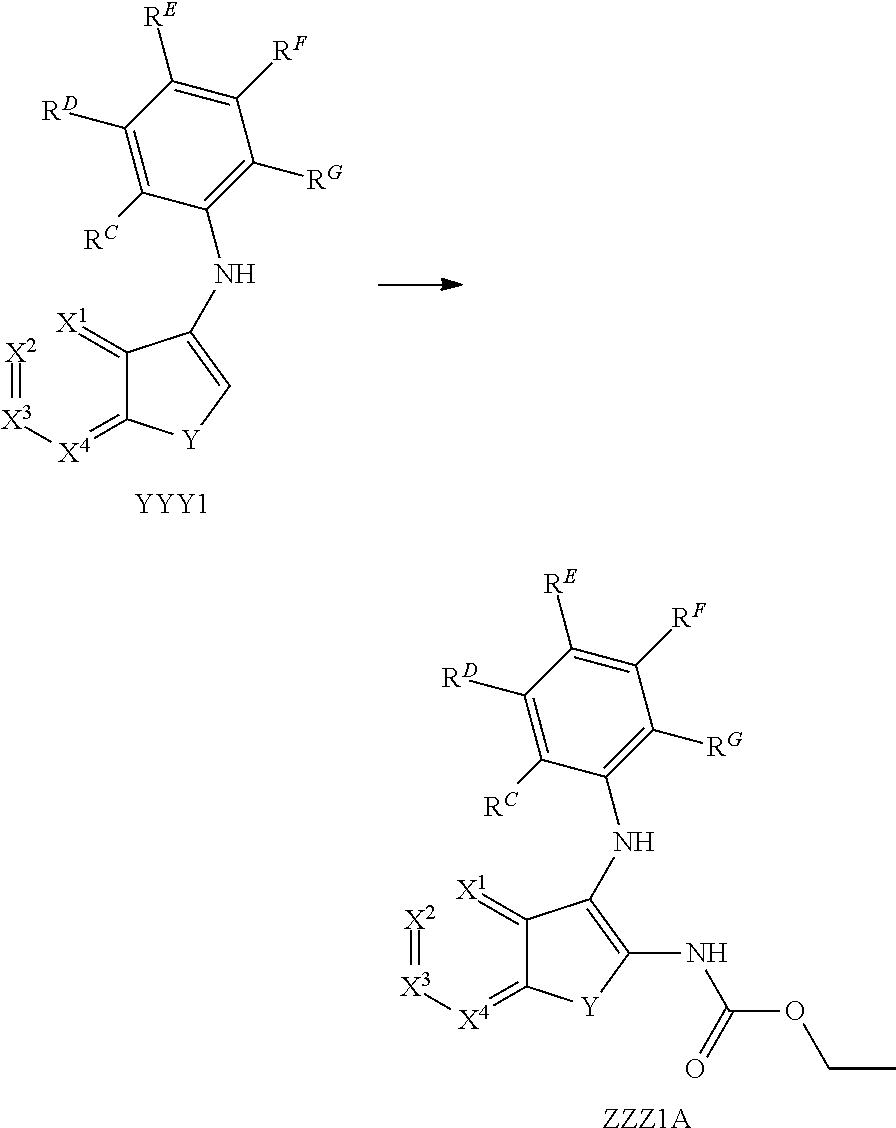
[X2]=[X3][X4]=C1C(=[X1])C(NC2=C([RG])C([RF])=C([RE])C([RD])=C2[RC])=C[Y]1.[YYY1].[X2]=[X3][X4]=C1C(=[X1])C(NC2=C([RG])C([RF])=C([RE])C([RD])=C2[RC])=C(NC(OCC)=O)[Y]1.[ZZZ1A]
